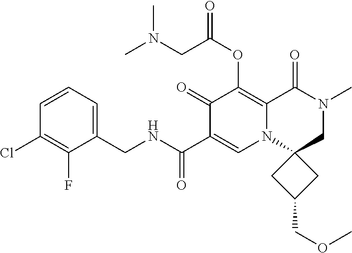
C1=CC=C(CNC(C2=CN3C(=C(OC(=O)CN(C)C)C2=O)C(=O)N(C)CC32CC(COC)C2)=O)C(F)=C1Cl
